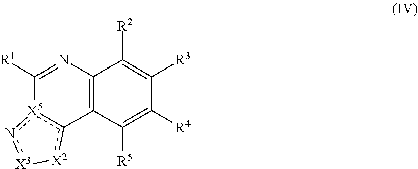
C1([R1])=NC2=C(c3[X5]1n[X3][X2]3)C([R5])=C([R4])C([R3])=C2[R2]
